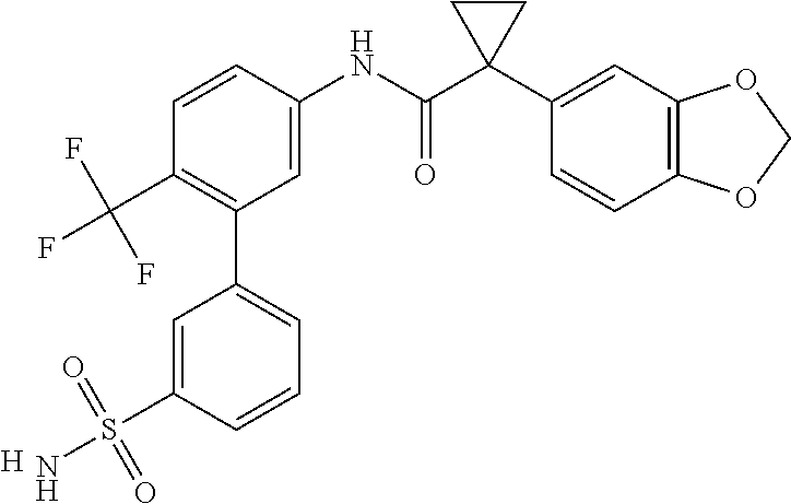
C1=C(NC(C2(C3=CC4=C(C=C3)OCO4)CC2)=O)C=CC(C(F)(F)F)=C1C1=CC=CC(S(N)(=O)=O)=C1.[H]
